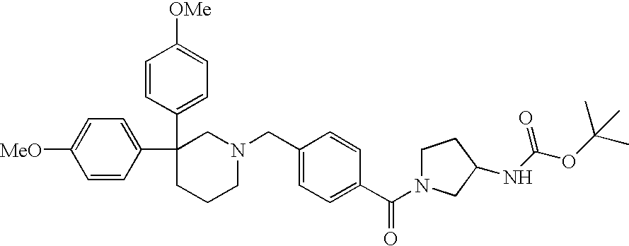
C1=CC(C2(C3=CC=C([OMe])C=C3)CCCN(CC3=CC=C(C(N4CCC(NC(OC(C)(C)C)=O)C4)=O)C=C3)C2)=CC=C1[MeO]
